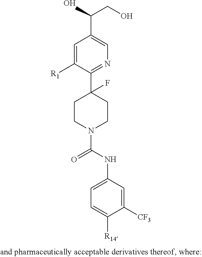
C1=C([R1])C(C2(F)CCN(C(NC3=CC=C([R14])C([CF3])=C3)=O)CC2)=NC=C1C(CO)O
